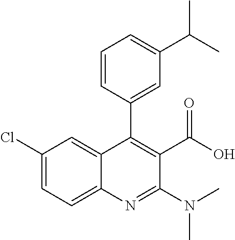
C1(Cl)=CC=C2C(=C1)C(C1=CC(C(C)C)=CC=C1)=C(C(O)=O)C(N(C)C)=N2
